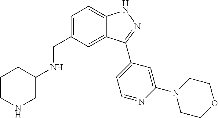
C1=C(CNC2CNCCC2)C=C2C(=C1)NN=C2C1=CC=NC(N2CCOCC2)=C1
